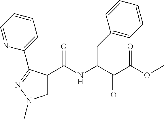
C1(C(NC(C(C(=O)OC)=O)CC2=CC=CC=C2)=O)=CN(C)N=C1C1=CC=CC=N1
